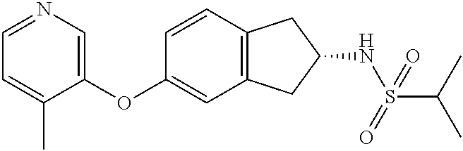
C1(OC2=CC3=C(C=C2)CC(NS(C(C)C)(=O)=O)C3)=CN=CC=C1C
